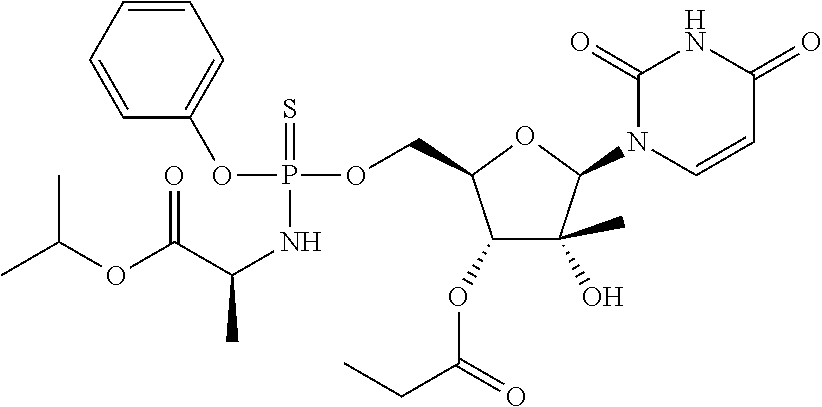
C1(OC(=O)CC)C(C)(O)C(N2C=CC(=O)NC2=O)OC1COP(OC1=CC=CC=C1)(=S)NC(C(OC(C)C)=O)C
